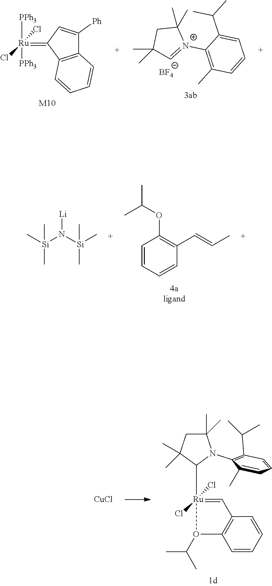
C12=C(C(=[Ru](Cl)(Cl)([PPh3])[PPh3])C=C1[Ph])C=CC=C2.[M10].C1(C)(C)C=[N+](C2=C(C)C=CC=C2C(C)C)C(C)(C)C1.[BF4].C1=CC=CC(C=CC)=C1OC(C)C.C[Si](N([Si](C)(C)C)[Li])(C)C.C1=[Ru](Cl)(Cl)(C2N(C3=C(C(C)C)C=CC=C3C)C(C)(C)CC2(C)C)O(C(C)C)C2=C1C=CC=C2.[CuCl]
